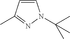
C1=CC(C)=NN1C(C)(C)C
